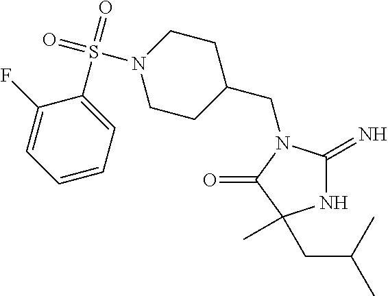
C1(CN2C(=N)NC(C)(CC(C)C)C2=O)CCN(S(=O)(=O)C2=CC=CC=C2F)CC1
